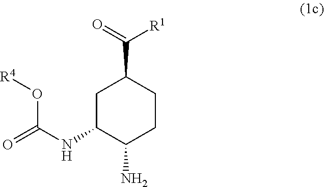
C1C(NC(=O)O[R4])C(N)CCC1C(=O)[R1]
